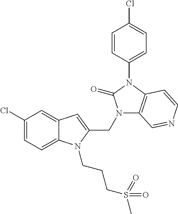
C12=CC(Cl)=CC=C1N(CCCS(C)(=O)=O)C(CN1C3=C(N(C4=CC=C(Cl)C=C4)C1=O)C=CN=C3)=C2
